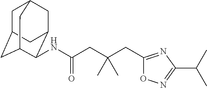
C1C2CC3C(NC(CC(CC4=NC(C(C)C)=NO4)(C)C)=O)C(CC1C3)C2
